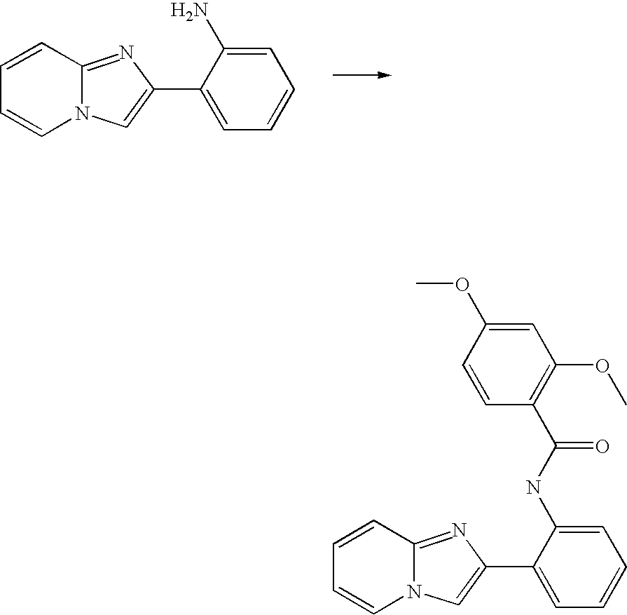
C1=CC2=NC(C3=CC=CC=C3N)=CN2C=C1.C1=CC2=NC(C3=CC=CC=C3NC(=O)C3=C(OC)C=C(OC)C=C3)=CN2C=C1
